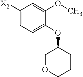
C1([X2])=CC=C(OC2COCCC2)C(OC)=C1
